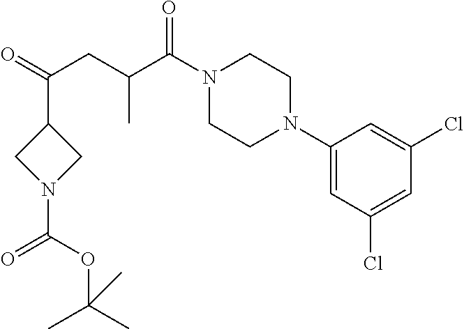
C1(N2CCN(C(C(CC(=O)C3CN(C(=O)OC(C)(C)C)C3)C)=O)CC2)=CC(Cl)=CC(Cl)=C1
